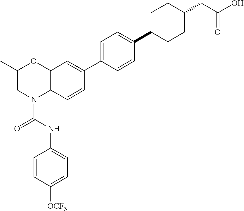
C12=C(C=CC(C3=CC=C(C4CCC(CC(O)=O)CC4)C=C3)=C1)N(C(NC1=CC=C([OCF3])C=C1)=O)CC(C)O2
